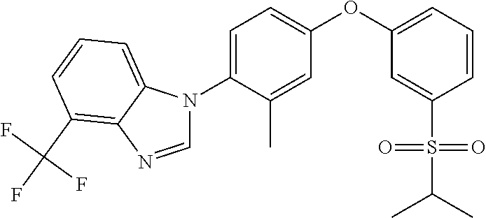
C1(N2C=NC3=C(C(F)(F)F)C=CC=C23)=CC=C(OC2=CC=CC(S(C(C)C)(=O)=O)=C2)C=C1C
